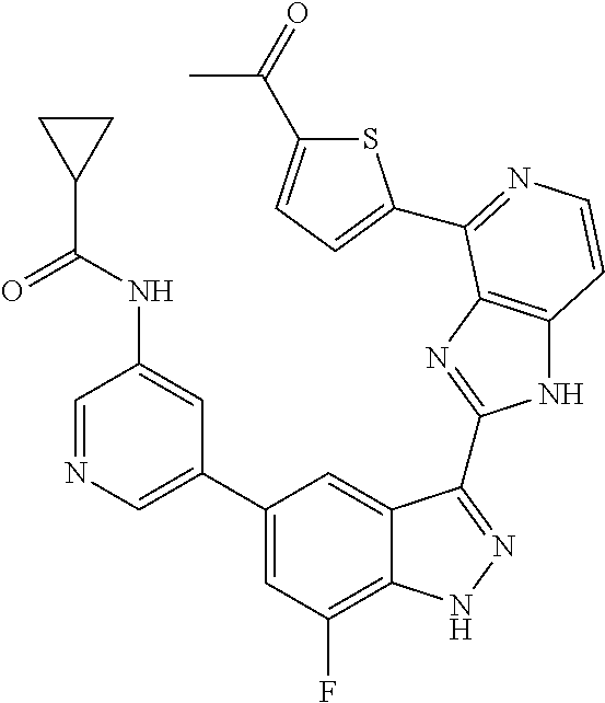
C1=C(C2=CC(F)=C3C(=C2)C(C2=NC4=C(N2)C=CN=C4C2=CC=C(C(=O)C)S2)=NN3)C=C(NC(=O)C2CC2)C=N1
